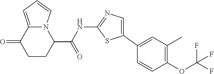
C1CC(C(NC2=NC=C(C3=CC(C)=C(OC(F)(F)F)C=C3)S2)=O)N2C(=CC=C2)C1=O
